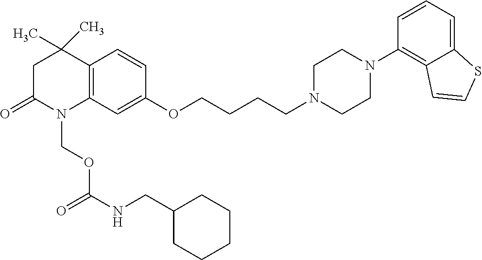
C12=C(C=C(OCCCCN3CCN(C4=C5C(=CC=C4)SC=C5)CC3)C=C1)N(COC(NCC1CCCCC1)=O)C(=O)CC2(C)C
